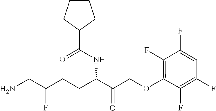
C1(OCC(C(CCC(CN)F)NC(C2CCCC2)=O)=O)=C(F)C(F)=CC(F)=C1F
